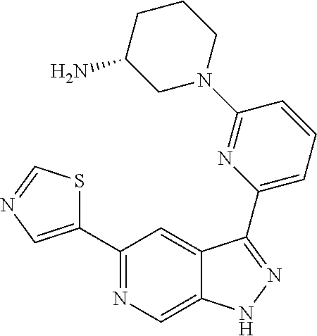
C1(C2=CN=CS2)=NC=C2C(=C1)C(C1=CC=CC(N3CCCC(N)C3)=N1)=NN2
